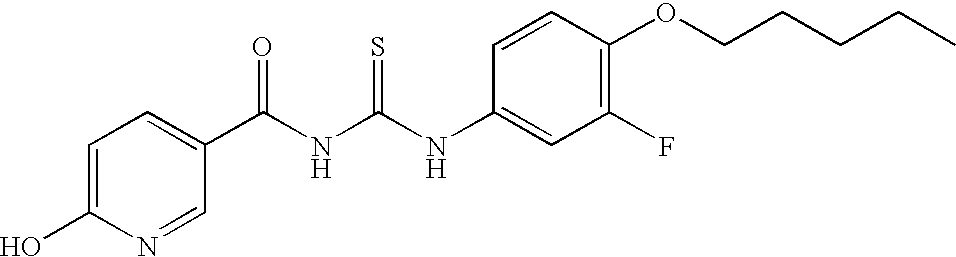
N(C(NC(=O)C1=CC=C(O)N=C1)=S)C1=CC(F)=C(OCCCCC)C=C1
